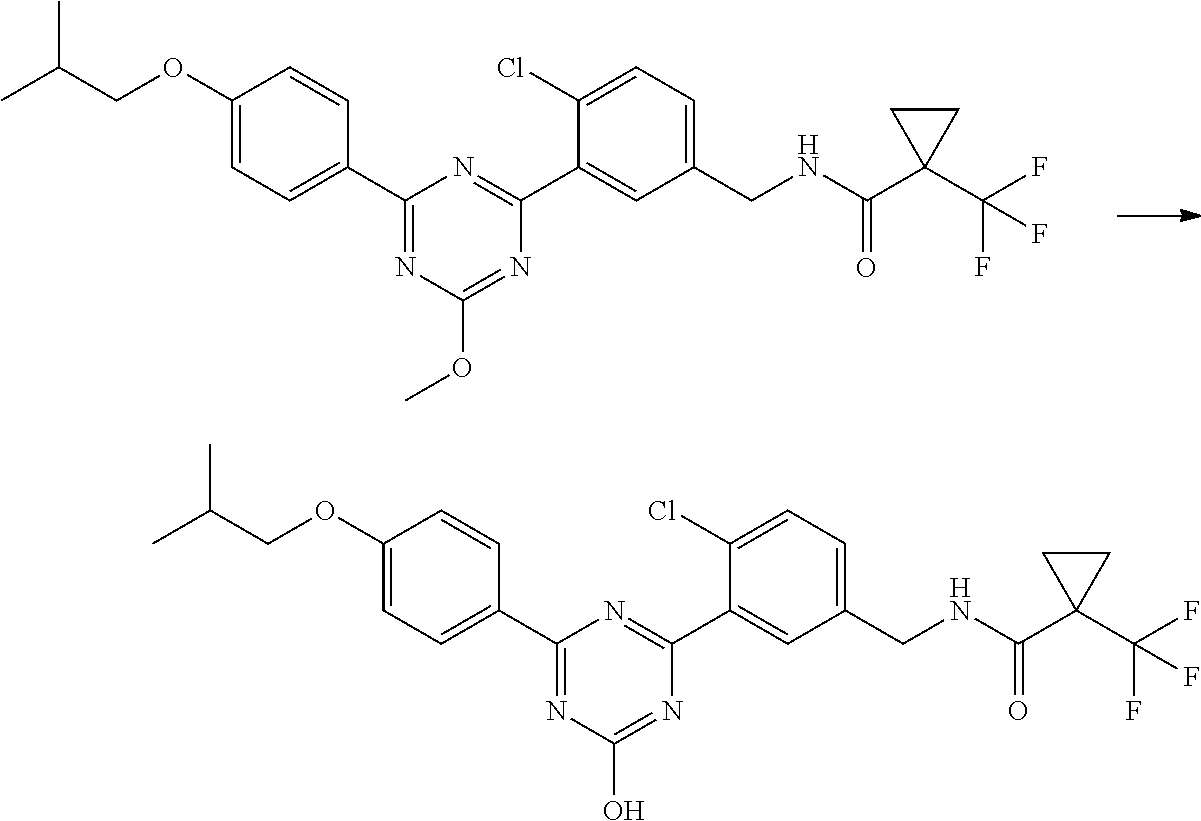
C1(OCC(C)C)=CC=C(C2=NC(OC)=NC(C3=CC(CNC(C4(C(F)(F)F)CC4)=O)=CC=C3Cl)=N2)C=C1.C1(OCC(C)C)=CC=C(C2=NC(O)=NC(C3=CC(CNC(C4(C(F)(F)F)CC4)=O)=CC=C3Cl)=N2)C=C1
